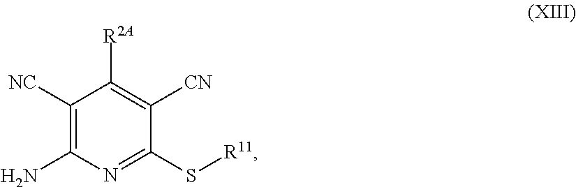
C1([NC])=C(N)N=C(S[R11])C([CN])=C1[R2A]
